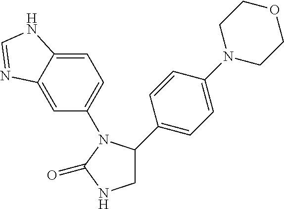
C1=CC(N2CCOCC2)=CC=C1C1CNC(=O)N1C1=CC=C2C(=C1)N=CN2
